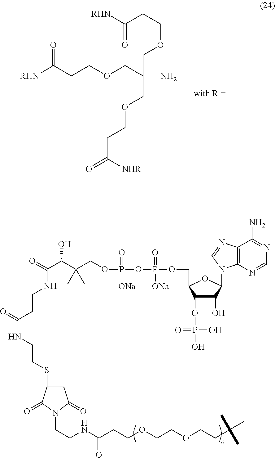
[RHN]C(CCOCC(N)(COCCC([RHN])=O)COCCC(=O)[NHR])=O.C1(O)C(OP(O)(O)=O)C(COP(OP(OCC(C(O)C(NCCC(=O)NCCSC2CC(=O)N(CCNC(CCOCCOCCC(C)(C)C)=O)C2=O)=O)(C)C)(=O)[ONa])(=O)[ONa])OC1N1C2=C(N=C1)C(N)=NC=N2
